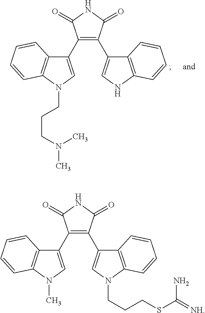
C1(C2=CN(CCCN(C)C)C3=C2C=CC=C3)=C(C2=CNC3=C2C=CC=C3)C(=O)NC1=O.C1(C2=CN(C)C3=C2C=CC=C3)=C(C2=CN(CCCSC(=[NH])N)C3=C2C=CC=C3)C(=O)NC1=O
